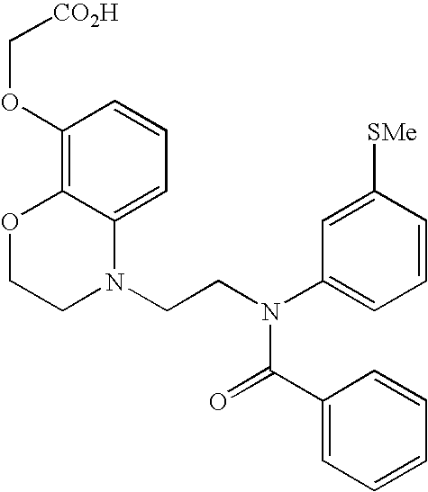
C1=C2C(=C(OC[CO2H])C=C1)OCCN2CCN(C1=CC=CC([SMe])=C1)C(=O)C1=CC=CC=C1
